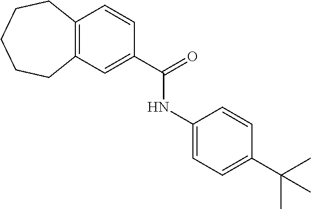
C12=C(C=C(C(=O)NC3=CC=C(C(C)(C)C)C=C3)C=C1)CCCCC2
